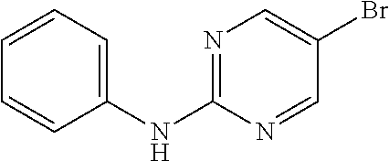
C1(NC2=NC=C(Br)C=N2)=CC=CC=C1
